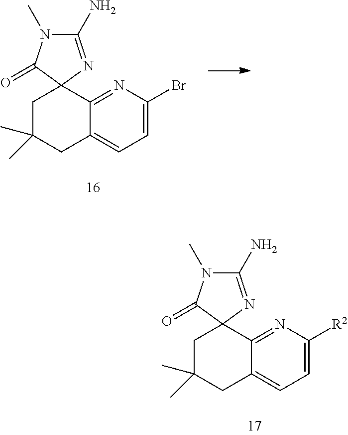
C12=NC(Br)=CC=C1CC(C)(C)CC21C(=O)N(C)C(N)=N1.C12=NC([R2])=CC=C1CC(C)(C)CC21C(=O)N(C)C(N)=N1
